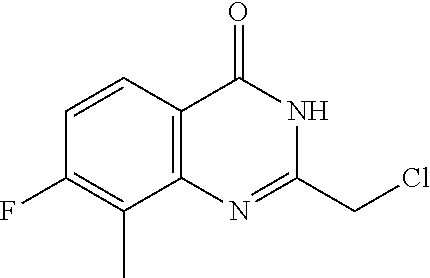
C1(CCl)=NC2=C(C=CC(F)=C2C)C(=O)N1
